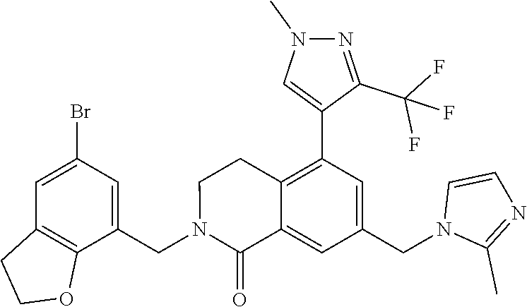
C1(CN2C(=O)C3=CC(CN4C(C)=NC=C4)=CC(C4=CN(C)N=C4C(F)(F)F)=C3CC2)=CC(Br)=CC2=C1OCC2
